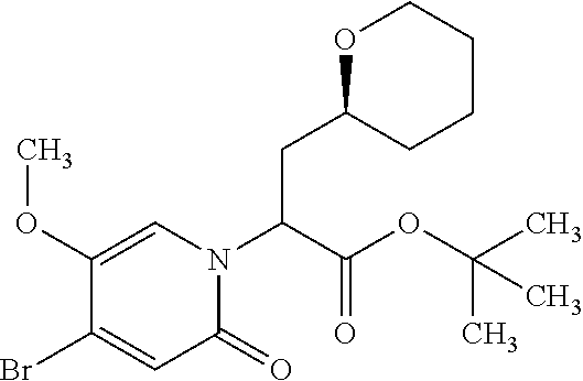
C1(OC)=CN(C(C(OC(C)(C)C)=O)CC2OCCCC2)C(=O)C=C1Br
